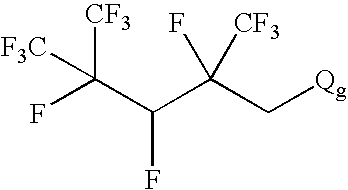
[F3C]C(F)([CF3])C(C(C[Qg])([CF3])F)F
